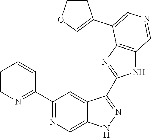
C1(C2=NC=CC=C2)=NC=C2C(=C1)C(C1=NC3=C(N1)C=NC=C3C1=COC=C1)=NN2
